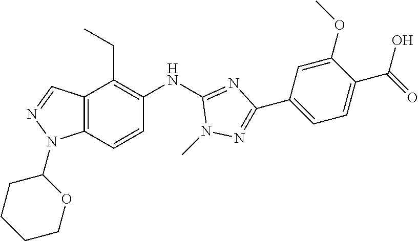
C12=C(C=CC(NC3=NC(C4=CC=C(C(=O)O)C(OC)=C4)=NN3C)=C1CC)N(C1CCCCO1)N=C2
